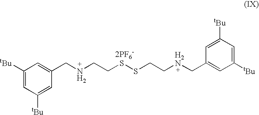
C1([tBu])=CC([tBu])=CC(CNCCSSCCNCC2=CC([tBu])=CC([tBu])=C2)=C1.[2PF6-]
